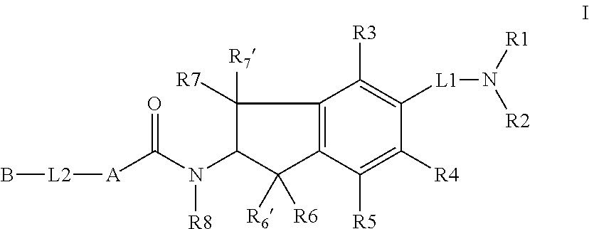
[L2](B)[A]C(N(C1C([R7])([R7])C2=C(C1([R6])[R6])C([R5])=C([R4])C([L1]N([R1])[R2])=C2[R3])[R8])=O
